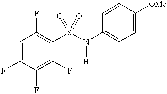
C1=C(F)C(F)=C(F)C(S(N([H])C2=CC=C([OMe])C=C2)(=O)=O)=C1F
